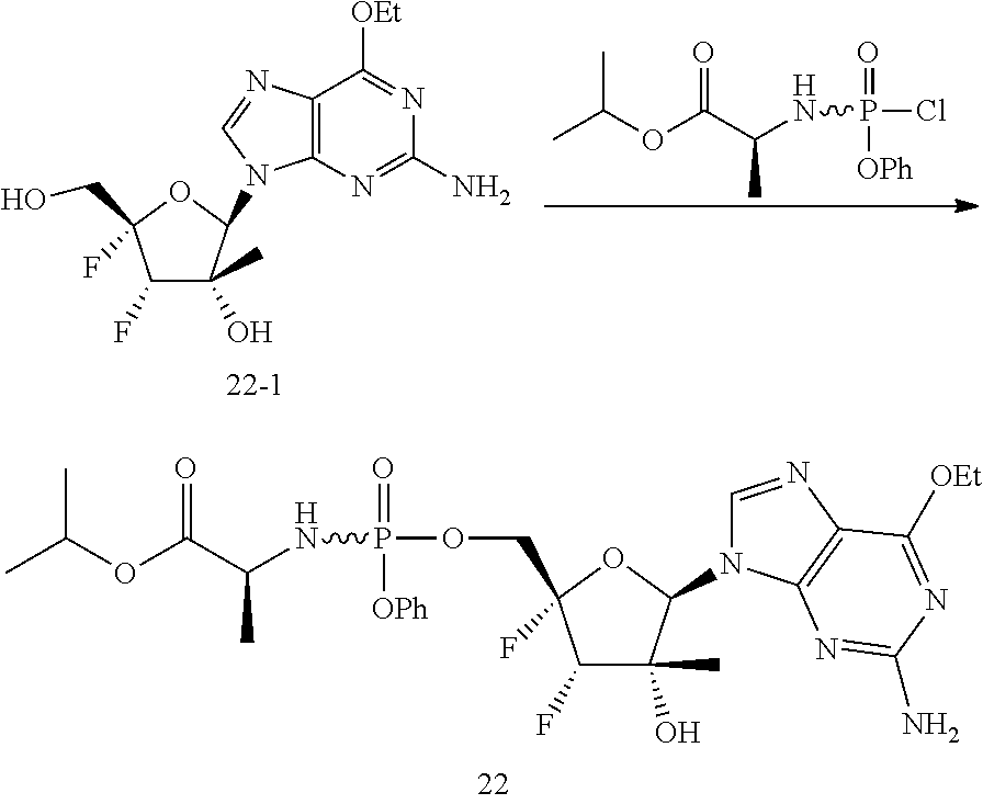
CC(OC(C(NP(=O)([OPh])OCC1(F)C(F)C(C)(O)C(N2C=NC3=C2N=C(N)N=C3[OEt])O1)C)=O)C.C1(F)C(C)(O)C(N2C=NC3=C2N=C(N)N=C3[OEt])OC1(CO)F.CC(OC(C(NP(Cl)(=O)[OPh])C)=O)C
